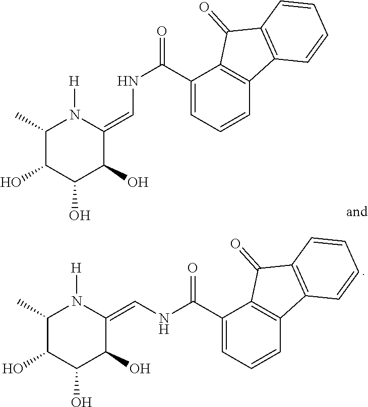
C1(C)C(O)C(O)C(O)C(=CNC(C2=CC=CC3=C2C(=O)C2=C3C=CC=C2)=O)N1[H].C1(C)C(O)C(O)C(O)C(=CNC(=O)C2=CC=CC3=C2C(=O)C2=C3C=CC=C2)N1[H]
